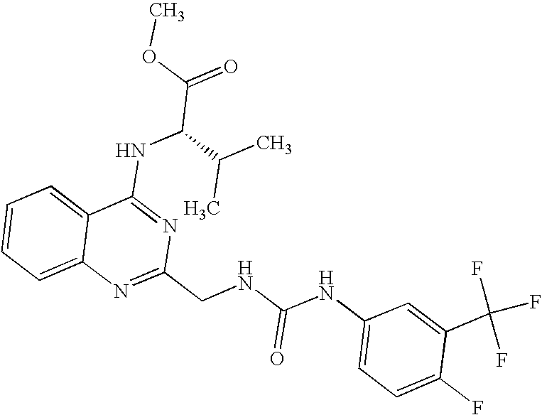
C12=CC=CC=C1N=C(CNC(NC1=CC=C(F)C(C(F)(F)F)=C1)=O)N=C2NC(C(=O)OC)C(C)C
